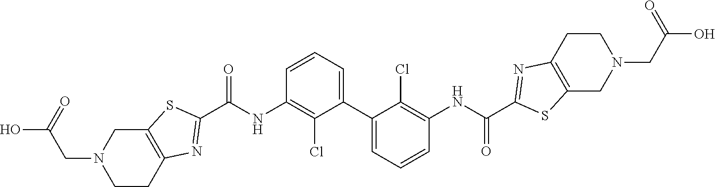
C1CC2=C(CN1CC(=O)O)SC(C(NC1=C(Cl)C(C3=CC=CC(NC(C4=NC5=C(S4)CN(CC(O)=O)CC5)=O)=C3Cl)=CC=C1)=O)=N2
